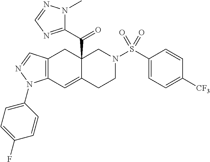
C12(C(C3=NC=NN3C)=O)C(=CC3=C(C1)C=NN3C1=CC=C(F)C=C1)CCN(S(C1=CC=C([CF3])C=C1)(=O)=O)C2
